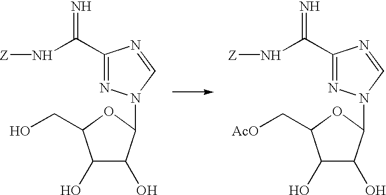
C1(C(N[Z])=N)=NN(C2C(O)C(O)C(CO)O2)C=N1.C1(C(N[Z])=N)=NN(C2C(O)C(O)C(C[AcO])O2)C=N1
